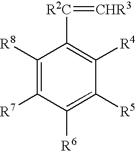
C1([R8])=C([R7])C([R6])=C([R5])C([R4])=C1[R2C]=[CHR3]
